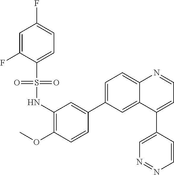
C1(NS(C2=CC=C(F)C=C2F)(=O)=O)=C(OC)C=CC(C2=CC=C3C(=C2)C(C2=CN=NC=C2)=CC=N3)=C1
